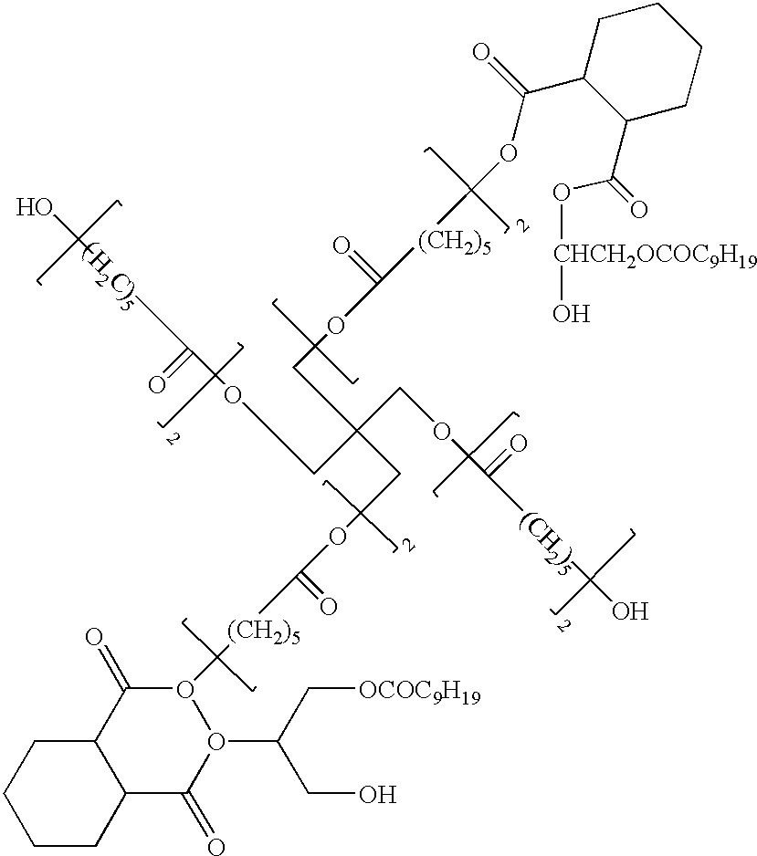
C1(C(OC[(CH2)5]C(=O)OCC(COC(=O)[(CH2)5]O2C(=O)C3C(C(=O)O2C(C[OCOC9H19])CO)CCCC3)(COC(=O)[(CH2)5]O)COC(=O)[H2C)5]O)=O)C(C(O[CHCH2OCOC9H19]O)=O)CCCC1
